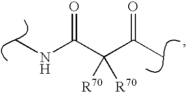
CNC(C(C(C)=O)([R70])[R70])=O
